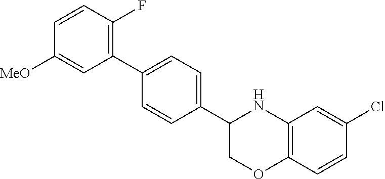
C1(C2=C(F)C=CC([MeO])=C2)=CC=C(C2COC3=C(N2)C=C(Cl)C=C3)C=C1
